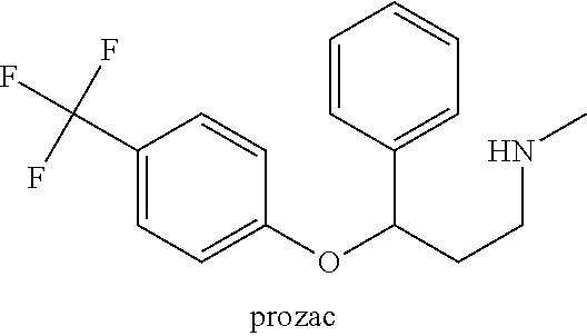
C1(OC(CCNC)C2=CC=CC=C2)=CC=C(C(F)(F)F)C=C1
